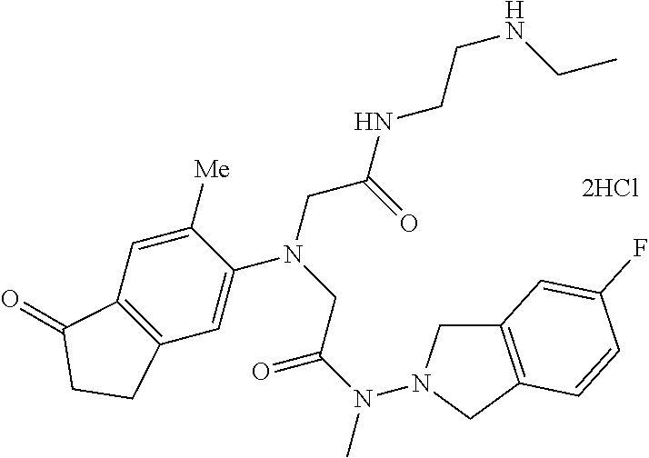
[2HCl].N(C)(C(=O)CN(CC(=O)NCCNCC)C1=CC2=C(C=C1[Me])C(=O)CC2)N1CC2=C(C1)C=CC(F)=C2
